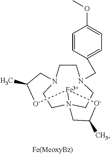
C1CN2CCN3(CCN1CC1=CC=C(OC)C=C1)[Fe]([O-]C(C)C2)[O-]C(C)C3
